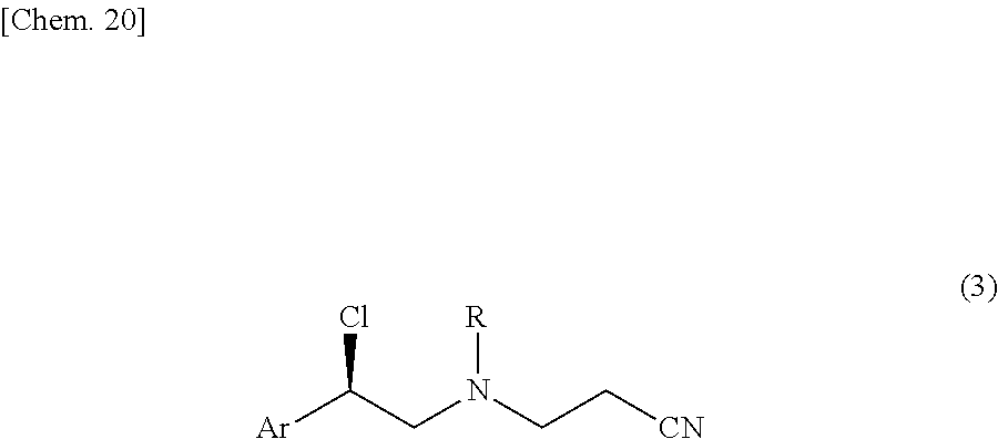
[Ar]C(CN(CC[CN])[R])Cl
